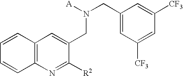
C1(CN(CC2=CC([CF3])=CC([CF3])=C2)[A])=CC2=C(N=C1[R2])C=CC=C2
